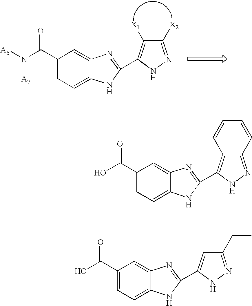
C1(C(N([A6])[A7])=O)=CC=C2C(=C1)N=C(C1=C([X1])C([X2])=NN1)N2.C1(C(O)=O)=CC=C2C(=C1)N=C(C1=C3C(=NN1)C=CC=C3)N2.C1(C(O)=O)=CC=C2C(=C1)N=C(C1=CC(CC)=NN1)N2
